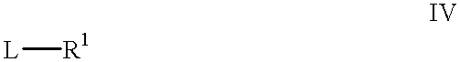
[L][R1]
